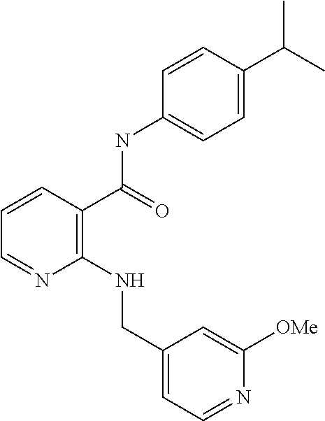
C1=CC(C(NC2=CC=C(C(C)C)C=C2)=O)=C(NCC2=CC=NC([OMe])=C2)N=C1
